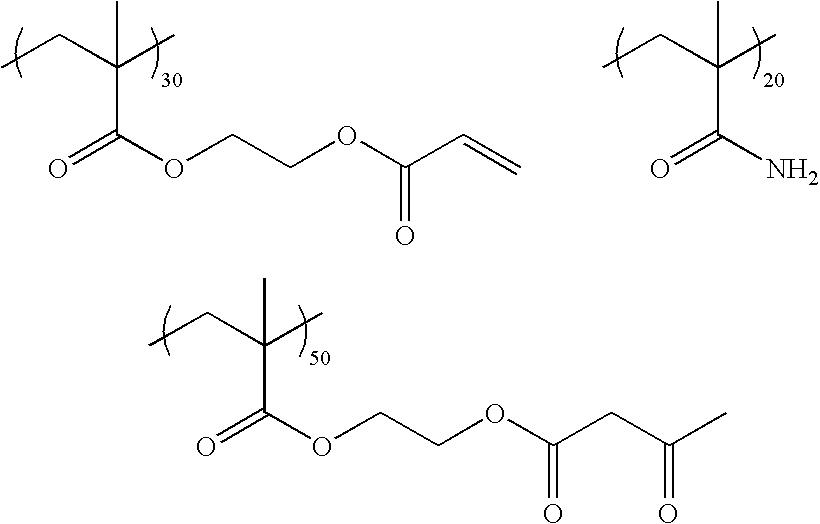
O=C(OCCOC(C=C)=O)C(CC)(C)C.O=C(N)C(CC)(C)C.O=C(OCCOC(CC(C)=O)=O)C(CC)(C)C
